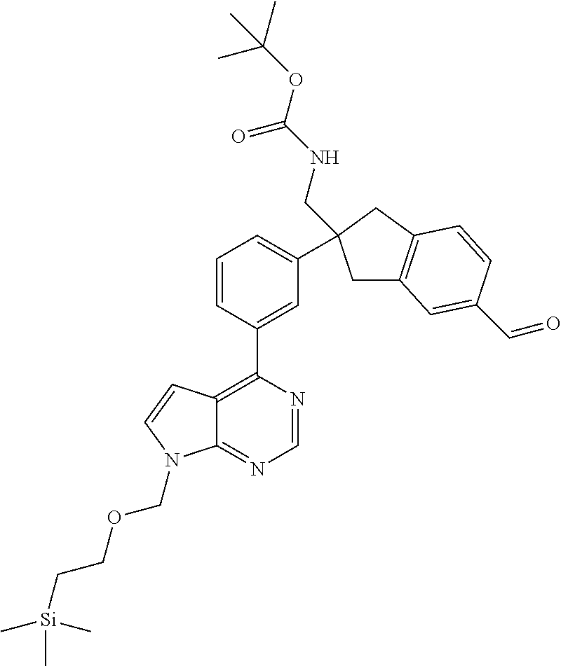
C1=CC(C2=C3C(=NC=N2)N(COCC[Si](C)(C)C)C=C3)=CC(C2(CNC(=O)OC(C)(C)C)CC3=C(C2)C=CC(C=O)=C3)=C1
